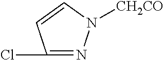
C1(Cl)=NN([CH2CO])C=C1
